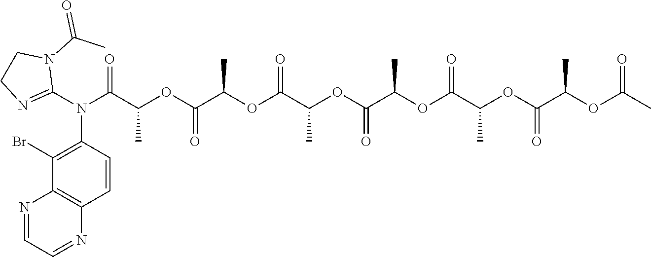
N(C(C(OC(C(OC(C(OC(C(OC(C(OC(C(OC(C)=O)C)=O)C)=O)C)=O)C)=O)C)=O)C)=O)(C1=NCCN1C(C)=O)C1=C(Br)C2=C(C=C1)N=CC=N2
